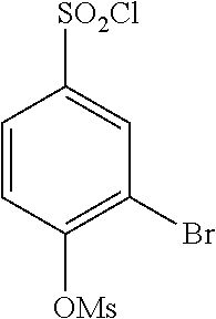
C1=CC([OMs])=C(Br)C=C1[SO2Cl]
